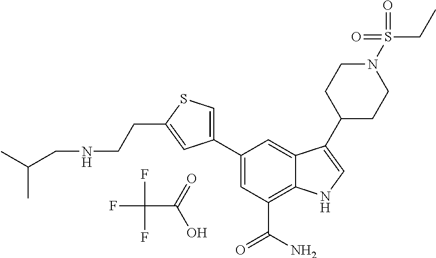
FC(F)(F)C(=O)O.C1=C(C2=CSC(CCNCC(C)C)=C2)C=C2C(=C1C(N)=O)NC=C2C1CCN(S(CC)(=O)=O)CC1
